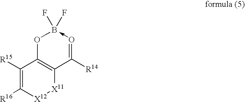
C1([R15])=C([R16])[X12][X11]C2=C1OB(F)(F)-O=C2[R14]
